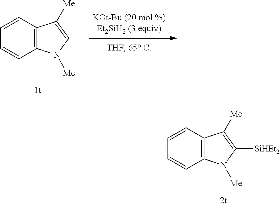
C12=C(C([Me])=C([SiHEt2])N1[Me])C=CC=C2.C12=C(C([Me])=CN1[Me])C=CC=C2
